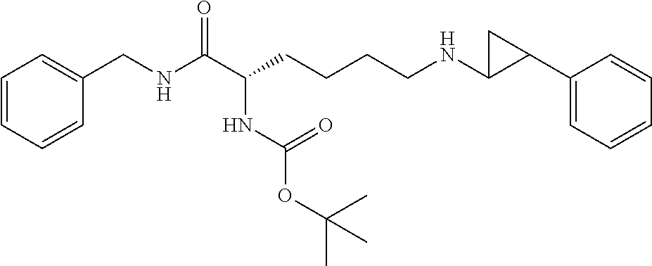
C1=CC=CC(CNC(C(CCCCNC2C(C3=CC=CC=C3)C2)NC(OC(C)(C)C)=O)=O)=C1
